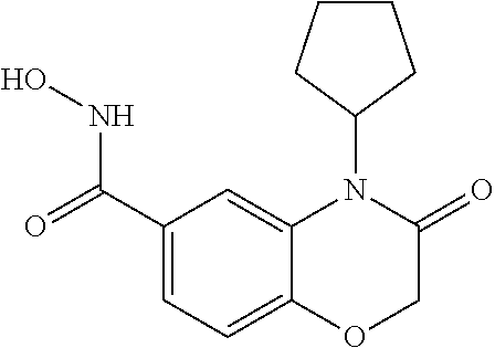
C1(C(=O)NO)=CC=C2C(=C1)N(C1CCCC1)C(=O)CO2
